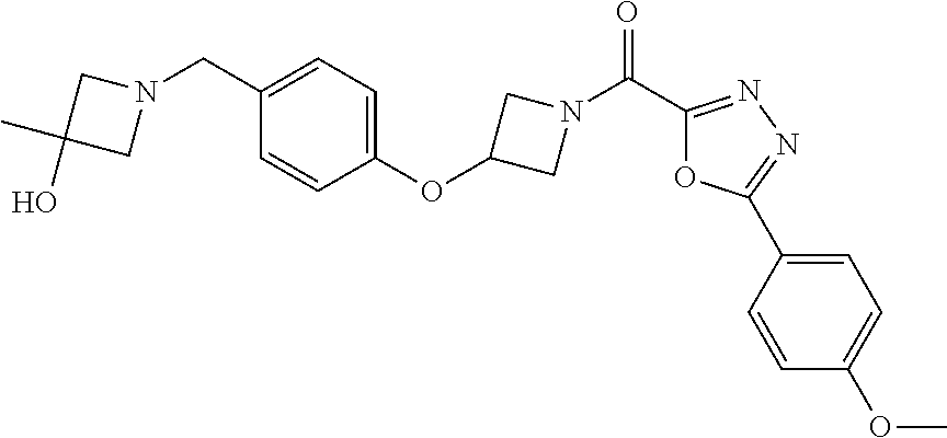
N1(CC2=CC=C(OC3CN(C(C4=NN=C(C5=CC=C(OC)C=C5)O4)=O)C3)C=C2)CC(C)(O)C1
